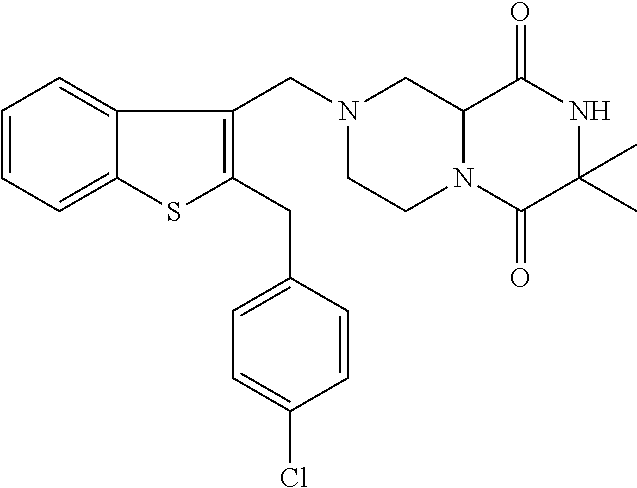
C12N(C(=O)C(C)(C)NC1=O)CCN(CC1=C(CC3=CC=C(Cl)C=C3)SC3=CC=CC=C13)C2
